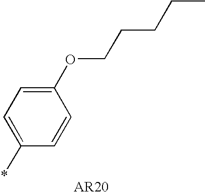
C1=C(*)C=CC(OCCCCC)=C1
